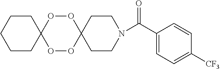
C1CC2(CCN1C(=O)C1=CC=C([CF3])C=C1)OOC1(OO2)CCCCC1
